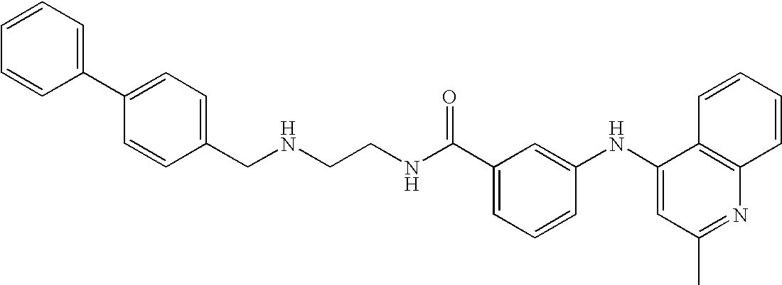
N(CCNC(C1=CC=CC(NC2=CC(C)=NC3=C2C=CC=C3)=C1)=O)CC1=CC=C(C2=CC=CC=C2)C=C1
